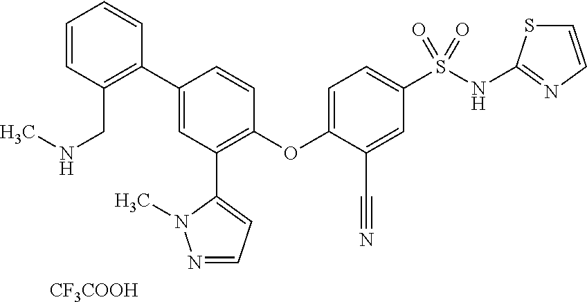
C1(OC2=CC=C(S(NC3=NC=CS3)(=O)=O)C=C2C#N)=C(C2=CC=NN2C)C=C(C2=C(CNC)C=CC=C2)C=C1.[CF3COOH]
